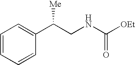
C1=CC=CC(C(CNC([OEt])=O)[Me])=C1
